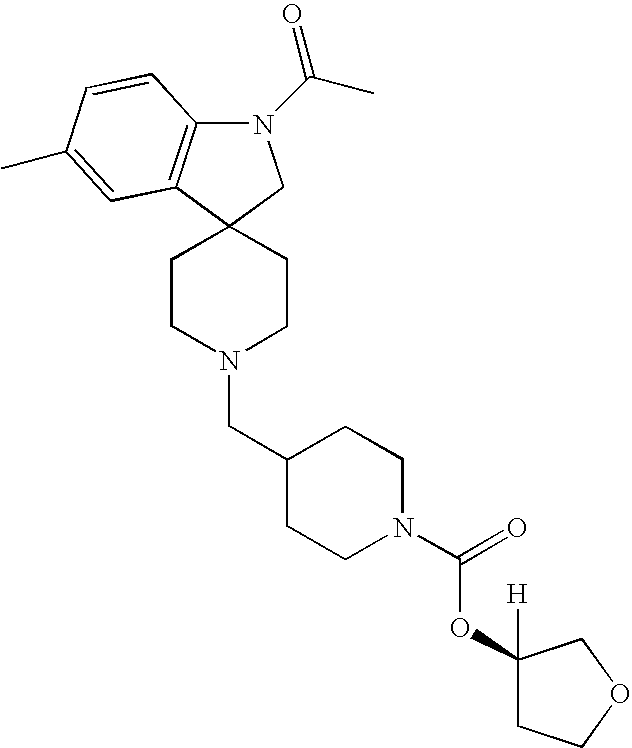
N1(C(C)=O)C2=C(C3(C1)CCN(CC1CCN(C(=O)OC4([H])CCOC4)CC1)CC3)C=C(C)C=C2
